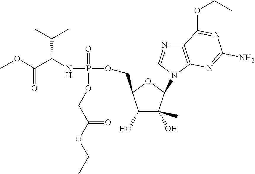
COC(C(NP(OCC1C(O)C(O)(C)C(N2C=NC3=C2N=C(N)N=C3OCC)O1)(=O)OCC(OCC)=O)C(C)C)=O
